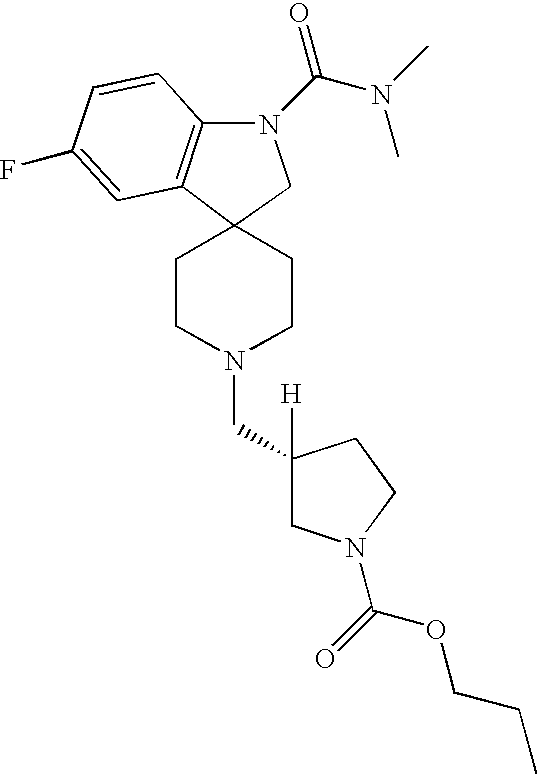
C1(CN2CCC3(CC2)C2=C(N(C(N(C)C)=O)C3)C=CC(F)=C2)([H])CN(C(=O)OCCC)CC1
